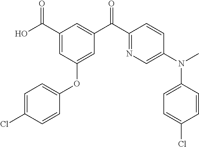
C1(C(O)=O)=CC(OC2=CC=C(Cl)C=C2)=CC(C(C2=NC=C(N(C)C3=CC=C(Cl)C=C3)C=C2)=O)=C1
